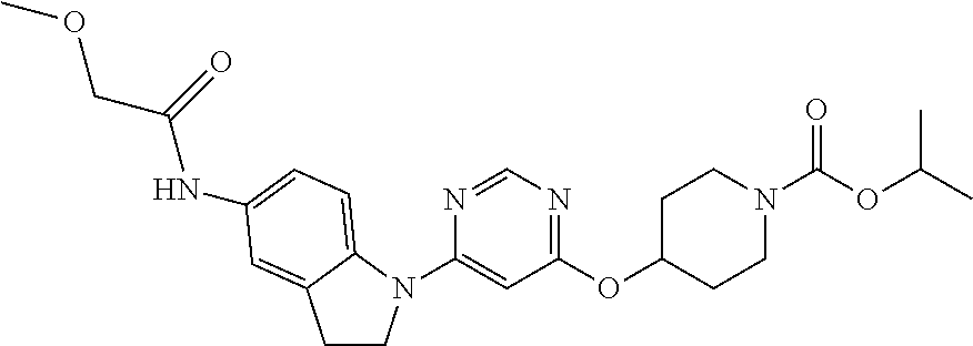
N1=CN=C(OC2CCN(C(OC(C)C)=O)CC2)C=C1N1CCC2=CC(NC(=O)COC)=CC=C12
